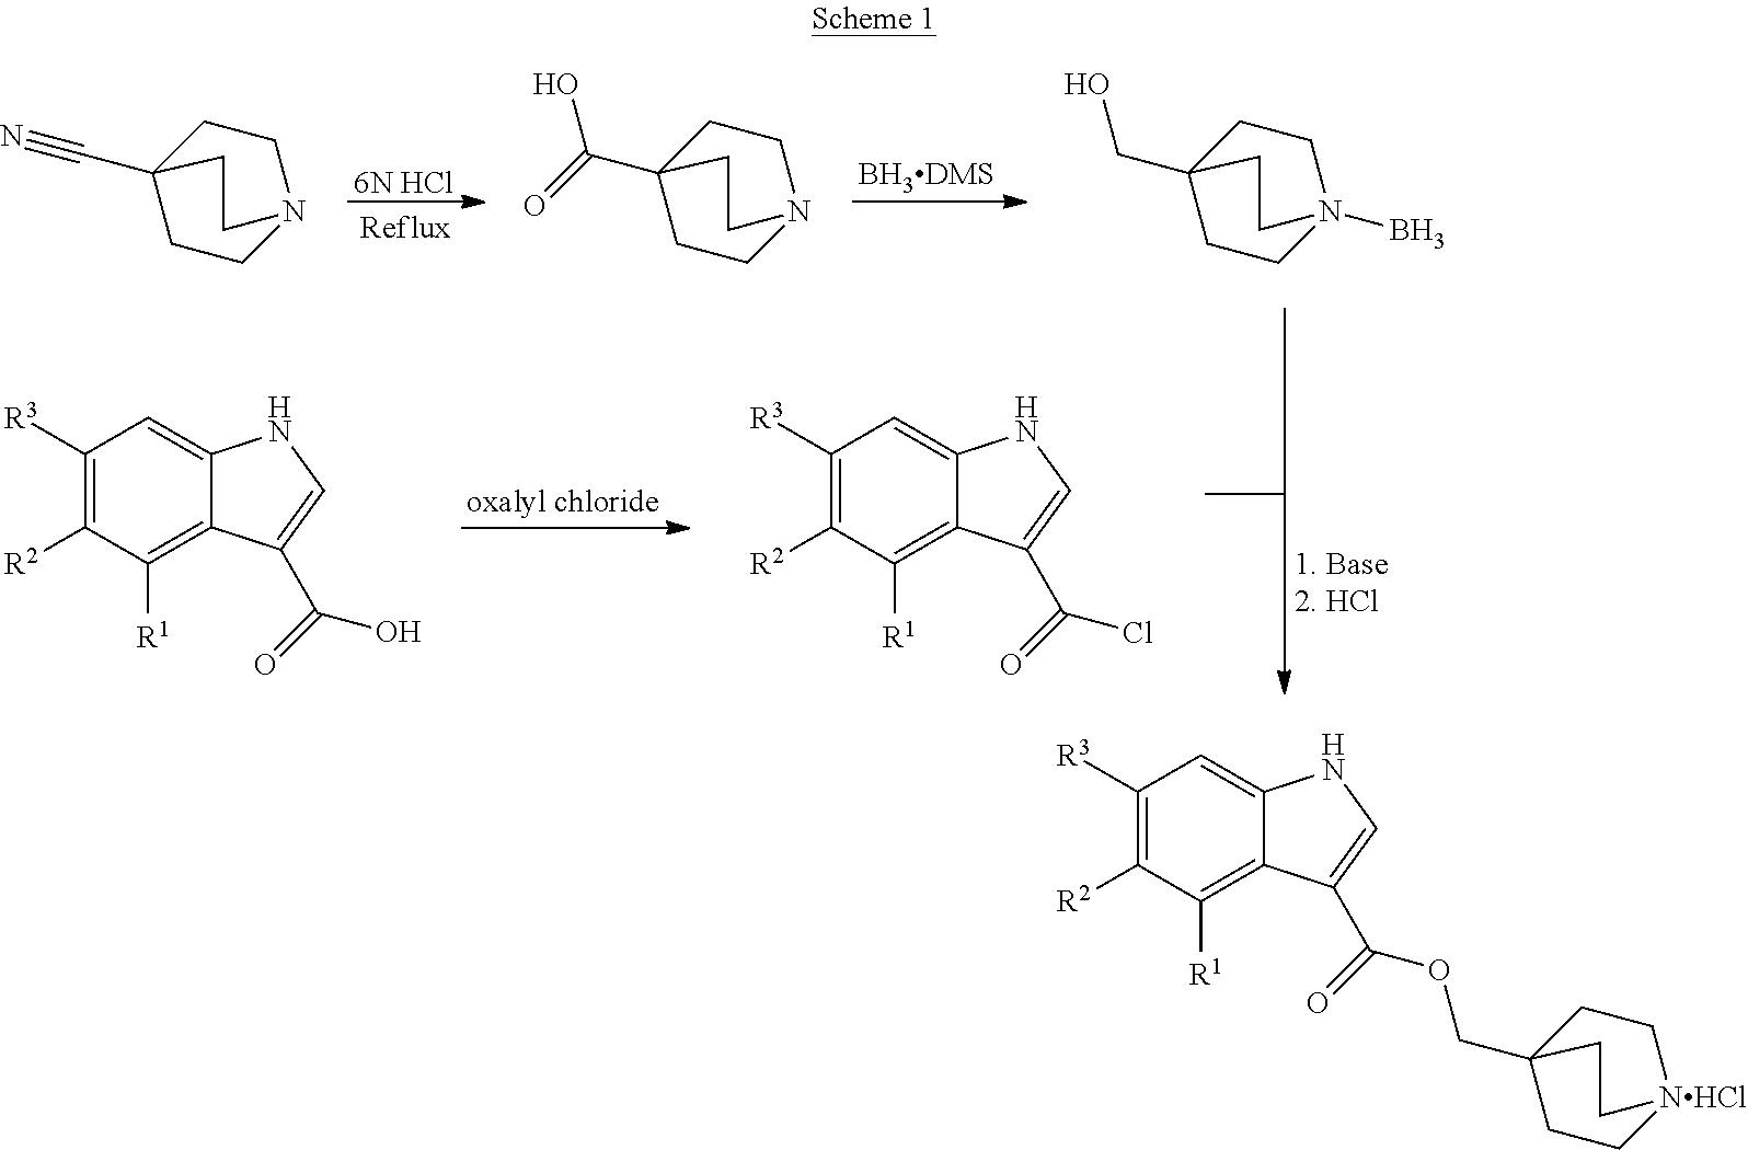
C1CC2(C#N)CCN1CC2.[6N HCl].C1CC2(C(=O)O)CCN1CC2.C1CC2(CO)CCN1(B)CC2.C1([R3])=C([R2])C([R1])=C2C(=C1)NC=C2C(=O)O.C1([R3])=C([R2])C([R1])=C2C(=C1)NC=C2C(=O)Cl.C1([R3])=C([R2])C([R1])=C2C(=C1)NC=C2C(=O)OCC12CC[NHCl](CC1)CC2
